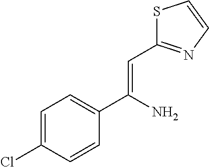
C1=C(Cl)C=CC(C(=CC2=NC=CS2)N)=C1
